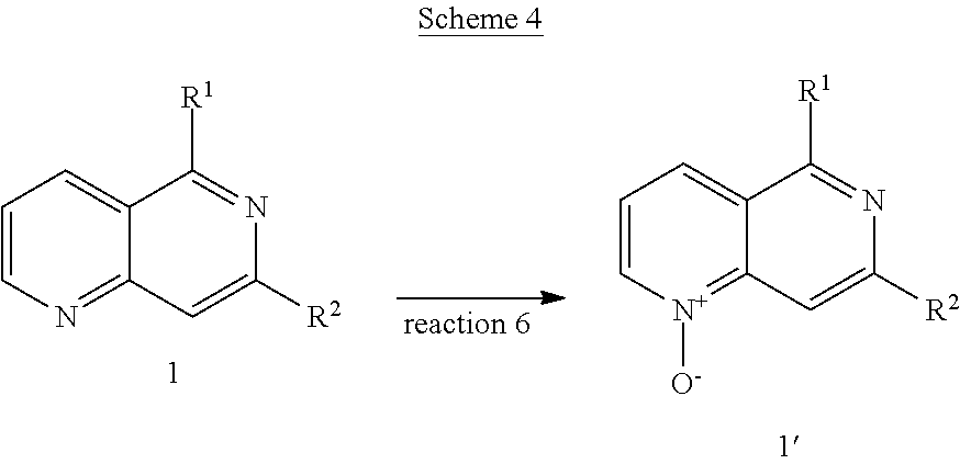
C1=CN=C2C(=C1)C([R1])=NC([R2])=C2.C1=C[N+]([O-])=C2C(=C1)C([R1])=NC([R2])=C2
